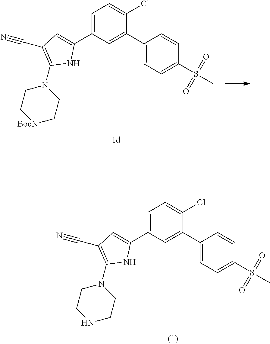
C1=C(C2=CC(C#N)=C(N3CCNCC3)N2)C=C(C2=CC=C(S(=O)(=O)C)C=C2)C(Cl)=C1.C1=C(C2=CC(C#N)=C(N3CC[BocN]CC3)N2)C=C(C2=CC=C(S(=O)(=O)C)C=C2)C(Cl)=C1
